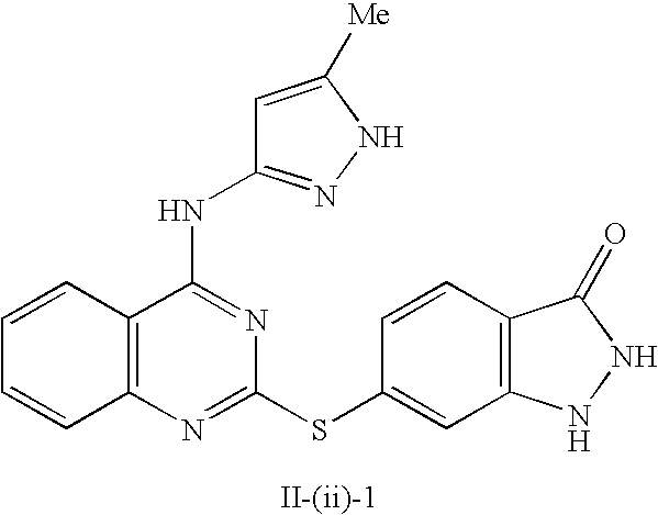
C12=C(N=C(SC3=CC4=C(C=C3)C(=O)NN4)N=C1NC1=NNC([Me])=C1)C=CC=C2
